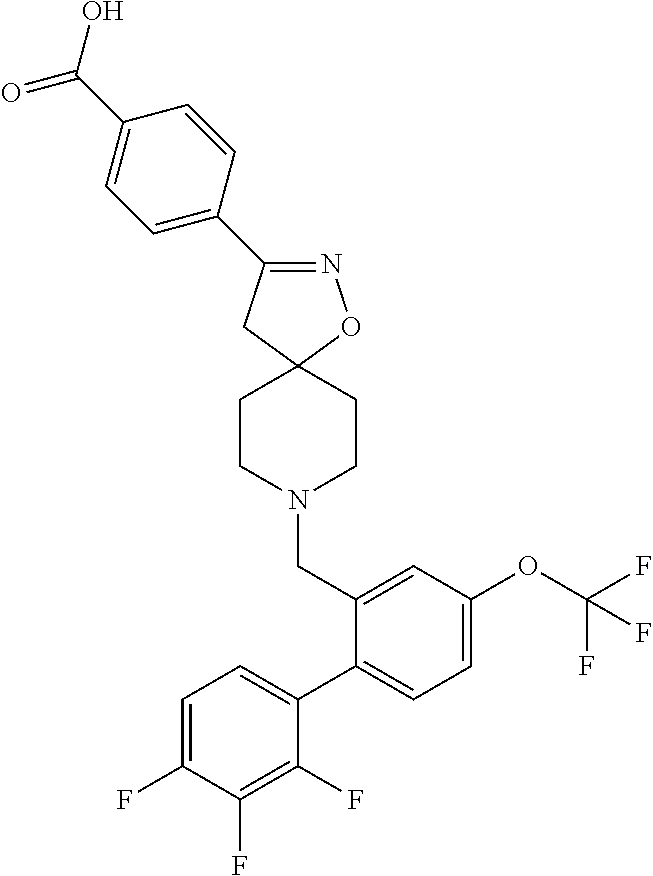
C1CN(CC2=CC(OC(F)(F)F)=CC=C2C2=CC=C(F)C(F)=C2F)CCC12CC(C1=CC=C(C(=O)O)C=C1)=NO2
